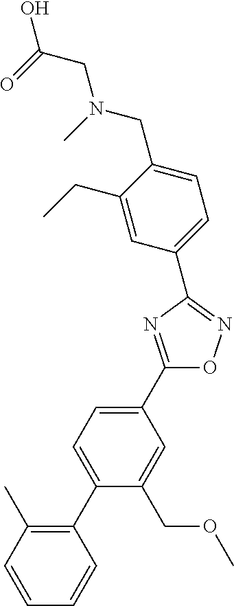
C1(C2=CC=C(C3=C(C)C=CC=C3)C(COC)=C2)=NC(C2=CC=C(CN(C)CC(=O)O)C(CC)=C2)=NO1
